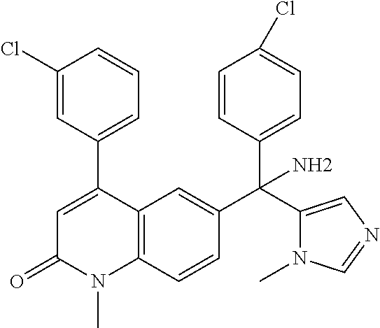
C1(C2=CC(=O)N(C)C3=C2C=C(C(C2=CC=C(Cl)C=C2)(C2=CN=CN2C)N)C=C3)=CC=CC(Cl)=C1
